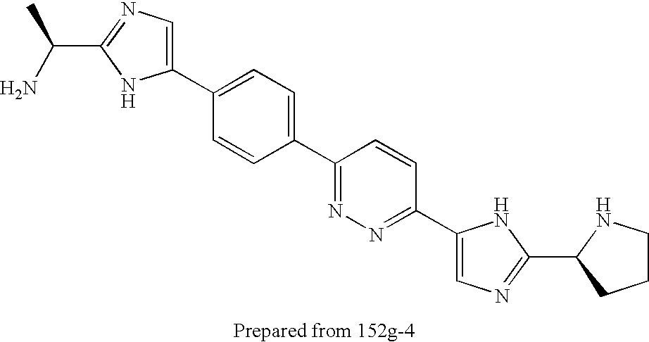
C1(C2=CC=C(C3=NN=C(C4=CN=C(C5NCCC5)N4)C=C3)C=C2)=CN=C(C(C)N)N1
